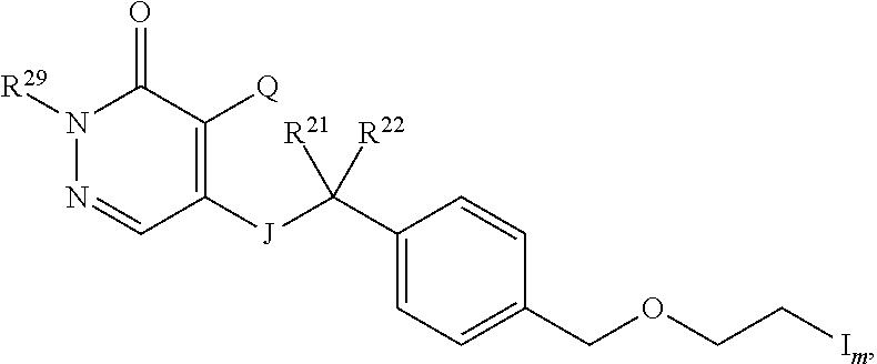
N1([R29])N=CC([J]C(C2=CC=C(COCC[Im])C=C2)([R21])[R22])=C([Q])C1=O
